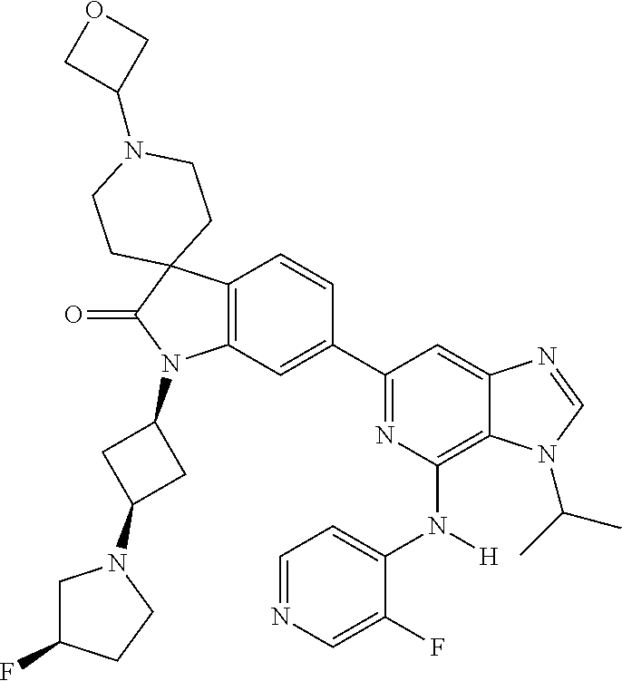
C12=C(C=C(C3=NC(N(C4=CC=NC=C4F)[H])=C4C(=C3)N=CN4C(C)C)C=C1)N(C1CC(N3CC(F)CC3)C1)C(=O)C21CCN(C2COC2)CC1
